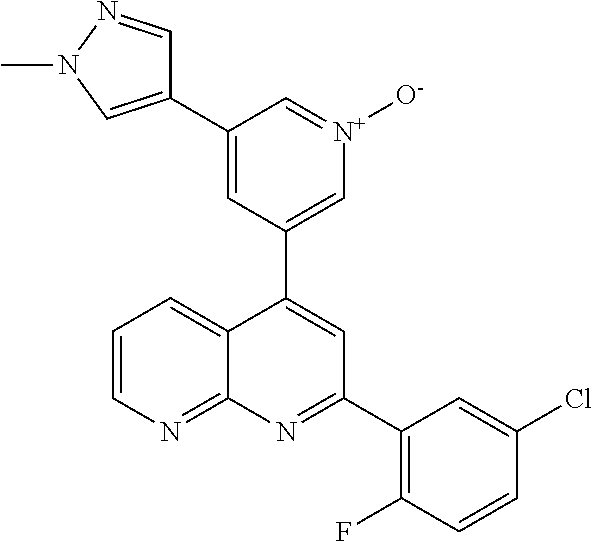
C1=C(C2=CN(C)N=C2)C=[N+]([O-])C=C1C1=CC(C2=C(F)C=CC(Cl)=C2)=NC2=NC=CC=C12
